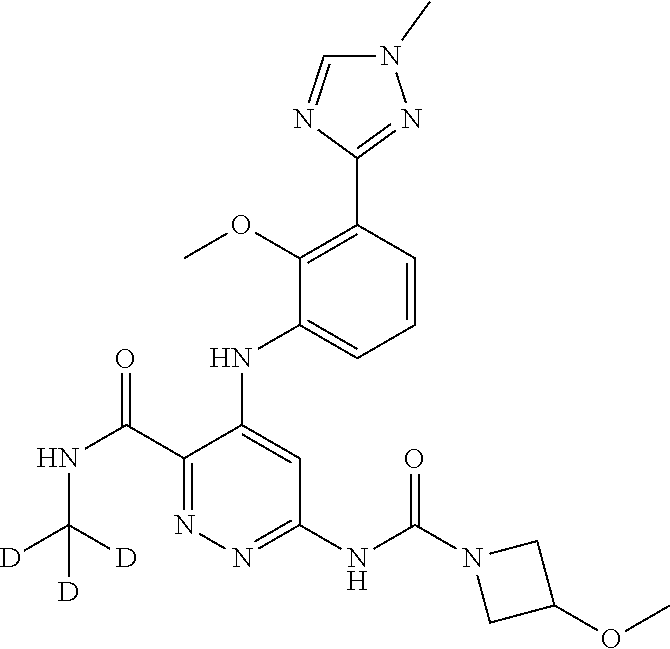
C1(C(NC([D])([D])[D])=O)=NN=C(NC(N2CC(OC)C2)=O)C=C1NC1=CC=CC(C2=NN(C)C=N2)=C1OC
